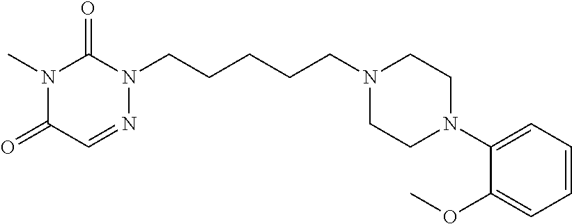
N1(CCCCCN2C(=O)N(C)C(=O)C=N2)CCN(C2=CC=CC=C2OC)CC1
